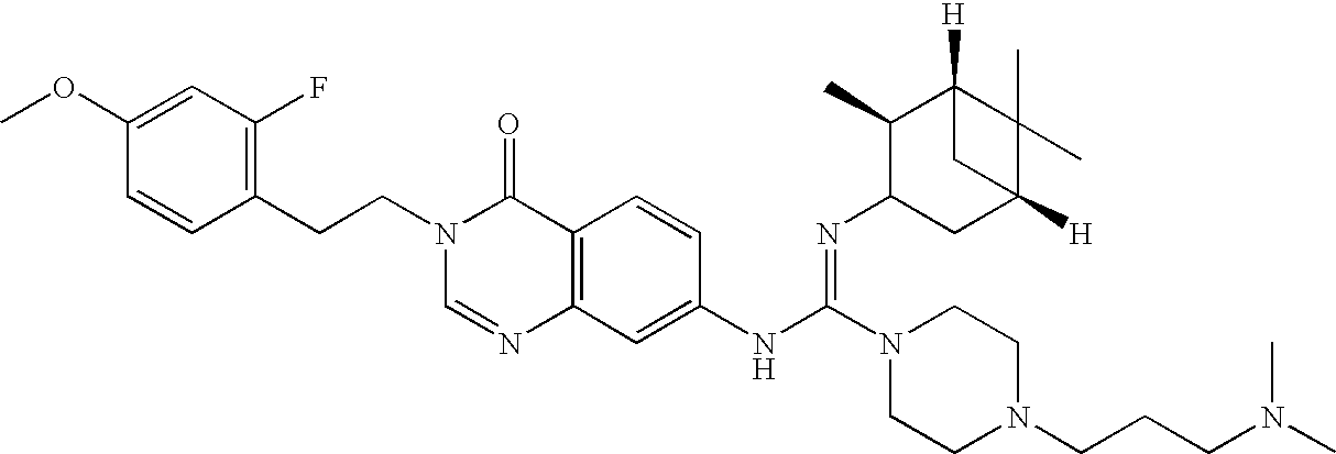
C1(CCN2C=NC3=C(C2=O)C=CC(NC(N2CCN(CCCN(C)C)CC2)=NC2CC4([H])C(C)(C)C([H])(C2C)C4)=C3)=C(F)C=C(OC)C=C1
